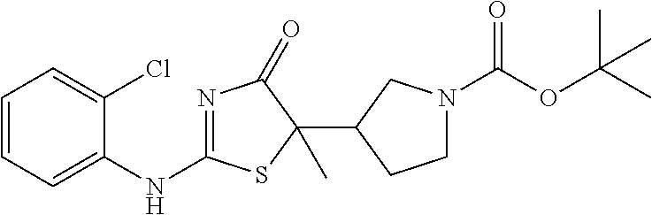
C1(NC2=NC(=O)C(C3CCN(C(OC(C)(C)C)=O)C3)(C)S2)=CC=CC=C1Cl
